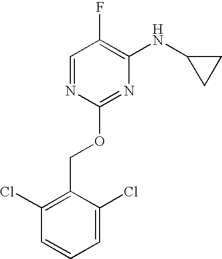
C1C(NC2=C(F)C=NC(OCC3=C(Cl)C=CC=C3Cl)=N2)C1
